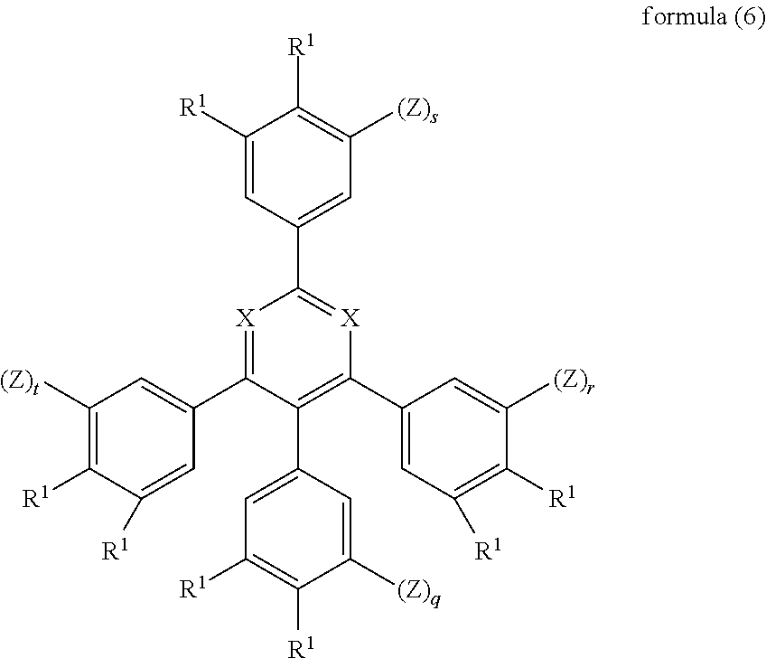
[X]1=C(C2=CC([(Z)t])=C([R1])C([R1])=C2)C(C2=CC([R1])=C([R1])C([(Z)q])=C2)=C(C2=CC([R1])=C([R1])C([(Z)r])=C2)[X]=C1C1=CC([(Z)s])=C([R1])C([R1])=C1
